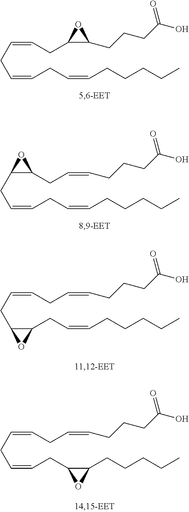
C(=CCC=CCC=CCCCCC)CC1C(CCCC(O)=O)O1.C1(CC=CCCCC(O)=O)C(CC=CCC=CCCCCC)O1.C(=CCC1C(CC=CCCCCC)O1)CC=CCCCC(O)=O.C(=CCC=CCC1C(CCCCC)O1)CC=CCCCC(O)=O
